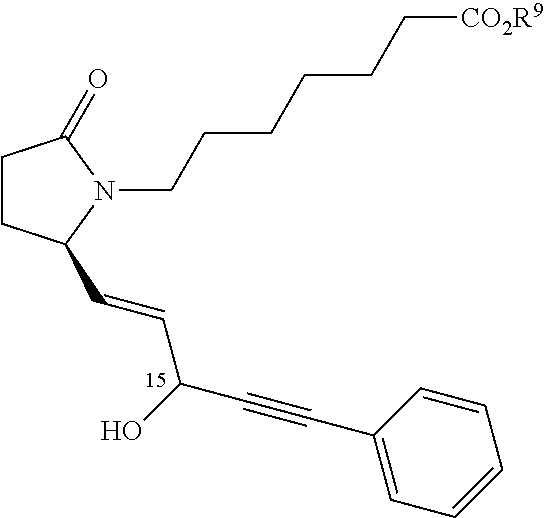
C1CC(C=CC(C#CC2=CC=CC=C2)O)N(CCCCCC[CO2R9])C1=O
